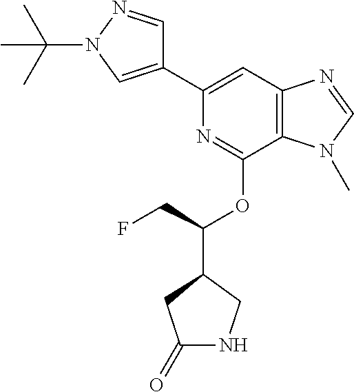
C1(C2=CC3=C(C(OC(C4CC(=O)NC4)CF)=N2)N(C)C=N3)=CN(C(C)(C)C)N=C1
